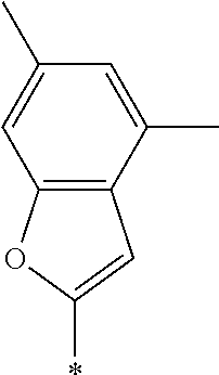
C12=C(C=C(*)O1)C(C)=CC(C)=C2
